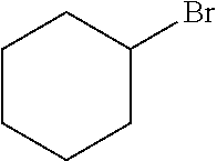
C1CCCC(Br)C1
